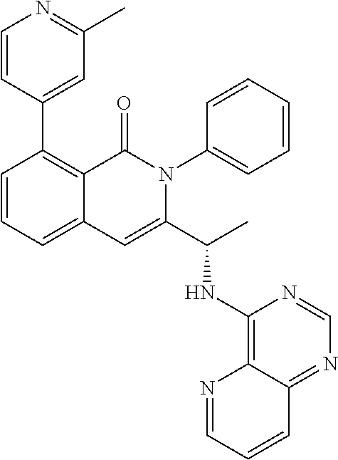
C12=CC=CC(C3=CC(C)=NC=C3)=C1C(=O)N(C1=CC=CC=C1)C(C(NC1=C3C(=NC=N1)C=CC=N3)C)=C2
